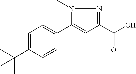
C1=C(C(C)(C)C)C=CC(C2=CC(C(O)=O)=NN2C)=C1
